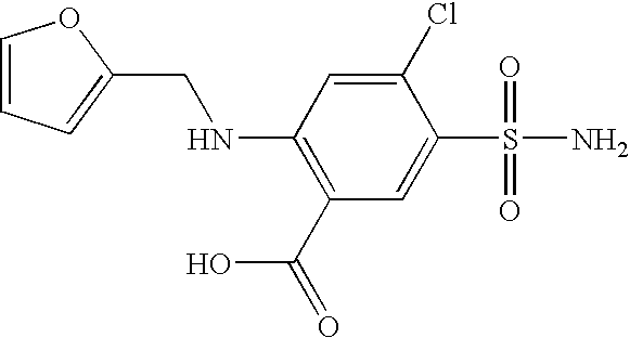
C1=CC=C(CNC2=C(C(=O)O)C=C(S(N)(=O)=O)C(Cl)=C2)O1
